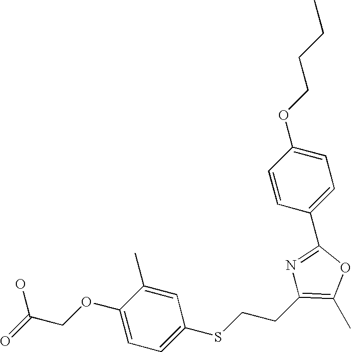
C1(OCC(=O)O)=CC=C(SCCC2=C(C)OC(C3=CC=C(OCCCC)C=C3)=N2)C=C1C
